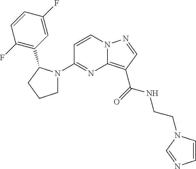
C12=C(C(=O)NCCN3C=CN=C3)C=NN1C=CC(N1CCCC1C1=C(F)C=CC(F)=C1)=N2
